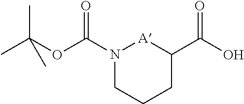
N1(C(OC(C)(C)C)=O)CCCC(C(O)=O)[A]1
